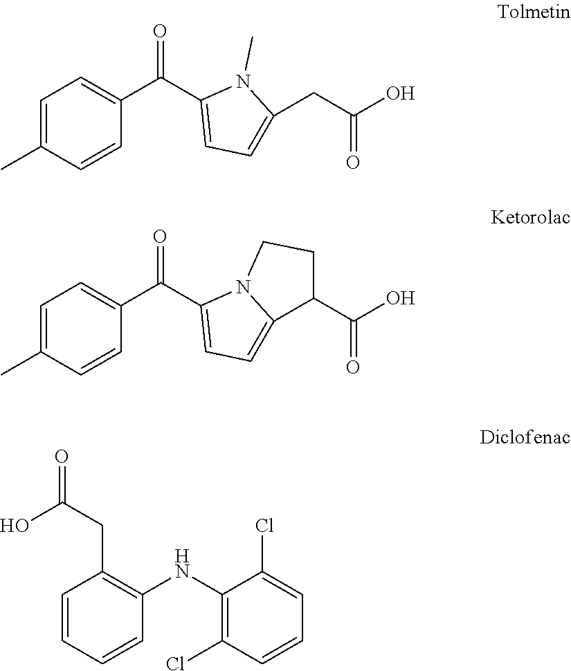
C1(C(C2=CC=C(C)C=C2)=O)=CC=C(CC(O)=O)N1C.C1(CC(O)=O)=C(NC2=C(Cl)C=CC=C2Cl)C=CC=C1.C1(C(C2=CC=C(C)C=C2)=O)=CC=C2N1CCC2C(O)=O
